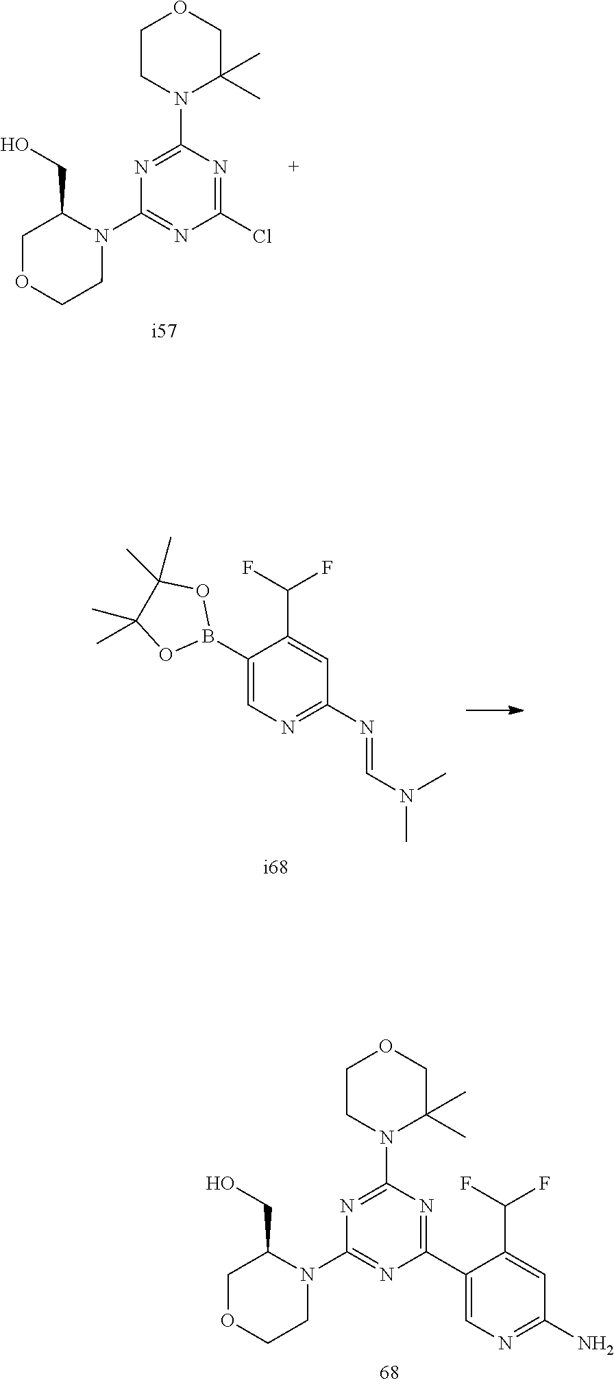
C1CN(C2=NC(N3C(CO)COCC3)=NC(Cl)=N2)C(C)(C)CO1.C1(B2OC(C)(C)C(C)(C)O2)=CN=C(N=CN(C)C)C=C1C(F)F.C1CN(C2=NC(N3C(CO)COCC3)=NC(C3=CN=C(N)C=C3C(F)F)=N2)C(C)(C)CO1
